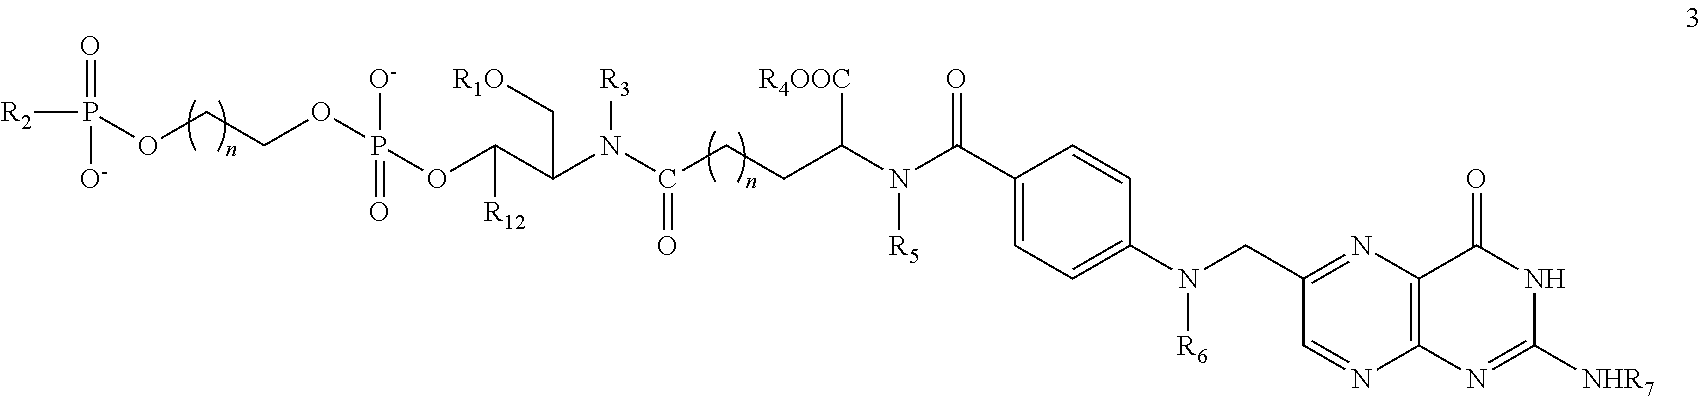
C(C1=CC=C(N(CC2=NC3=C(N=C2)N=C([NHR7])NC3=O)[R6])C=C1)(=O)N(C(CCC(N(C(C(OP(OCCOP([R2])(=O)[O-])([O-])=O)[R12])C[R1O])[R3])=O)[R4OOC])[R5]
